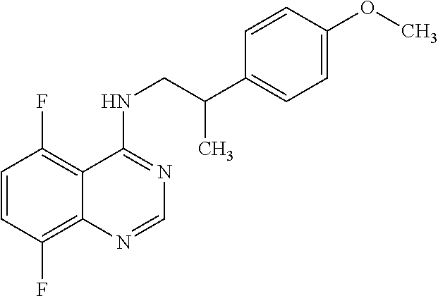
C1=CC(F)=C2C(=C1F)C(NCC(C1=CC=C(OC)C=C1)C)=NC=N2
